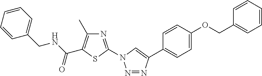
N1=C(N2N=NC(C3=CC=C(OCC4=CC=CC=C4)C=C3)=C2)SC(C(NCC2=CC=CC=C2)=O)=C1C
